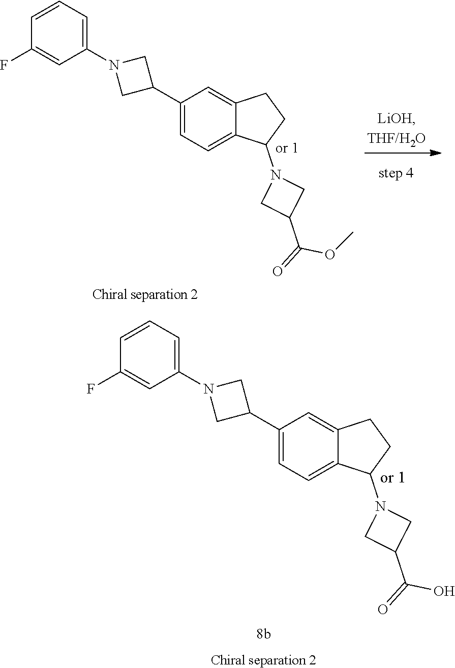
C1(C2CN(C3=CC=CC(F)=C3)C2)=CC=C2C(=C1)CCC2N1CC(C(=O)OC)C1.C1(C2CN(C3=CC=CC(F)=C3)C2)=CC=C2C(=C1)CCC2N1CC(C(=O)O)C1
